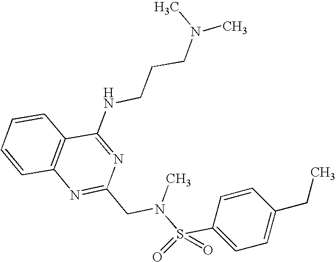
C1=CC2=C(C=C1)C(NCCCN(C)C)=NC(CN(S(C1=CC=C(CC)C=C1)(=O)=O)C)=N2
